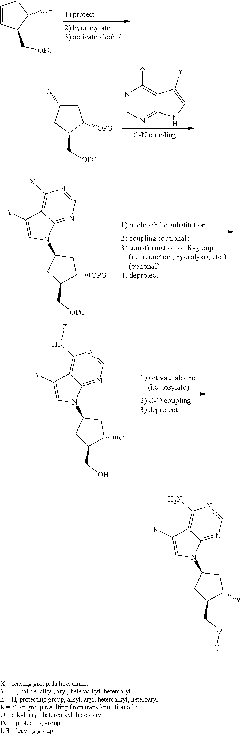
C1=CC(C[OPG])C(O)C1.C1C([X])CC(C[OPG])C1[OPG].N1=CN=C2C(=C1[X])C([Y])=CN2.C1([Y])=CN(C2CC(C[OPG])C([OPG])C2)C2=NC=NC([X])=C12.C1([Y])=CN(C2CC(CO)C(O)C2)C2=NC=NC(N[Z])=C12.C1([R])=CN(C2CC(CO[Q])C(C)C2)C2=NC=NC(N)=C12
